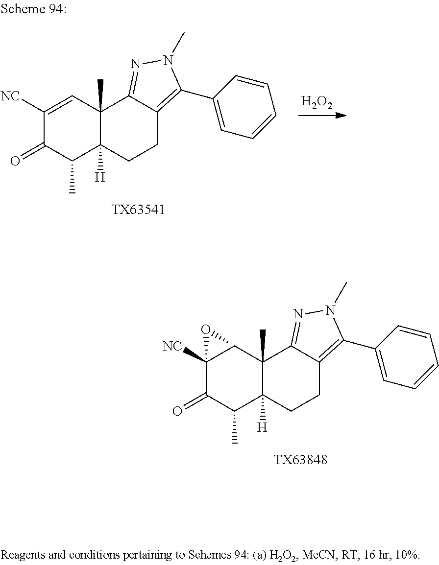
C1=CC=CC(C2=C3CCC4([H])C(C)C(=O)C([NC])=CC4(C)C3=NN2C)=C1.[TX63541].[H2O2].C1=CC=CC(C2=C3CCC4([H])C(C)C(=O)C5([NC])C(C4(C)C3=NN2C)O5)=C1.[TX63848]
